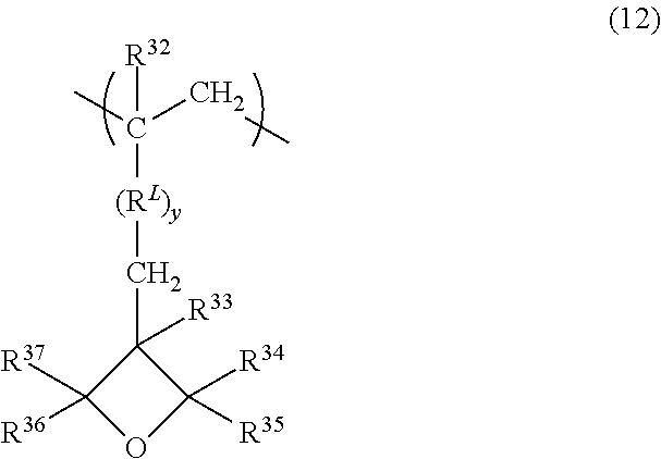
C([(RL)y]C(C)(CC)[R32])C1([R33])C([R37])([R36])OC1([R34])[R35]
